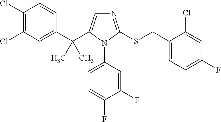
C1(C(C2=CN=C(SCC3=CC=C(F)C=C3Cl)N2C2=CC=C(F)C(F)=C2)(C)C)=CC(Cl)=C(Cl)C=C1
